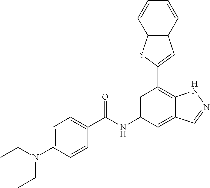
C12=C(C=CC=C1)C=C(C1=C3C(=CC(NC(=O)C4=CC=C(N(CC)CC)C=C4)=C1)C=NN3)S2
